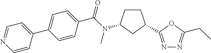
C1(C2=CC=NC=C2)=CC=C(C(=O)N(C)C2CCC(C3=NN=C(CC)O3)C2)C=C1
